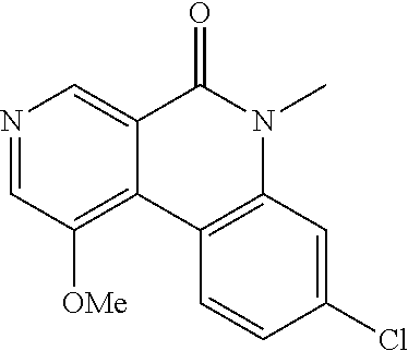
N1=CC([OMe])=C2C(=C1)C(=O)N(C)C1=C2C=CC(Cl)=C1
